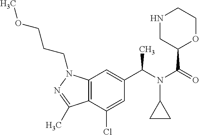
C12=C(C(Cl)=CC(C(N(C(=O)C3OCCNC3)C3CC3)C)=C1)C(C)=NN2CCCOC
